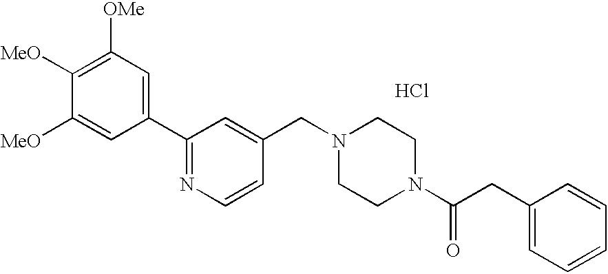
C1(C2=NC=CC(CN3CCN(C(CC4=CC=CC=C4)=O)CC3)=C2)=CC([OMe])=C([MeO])C([MeO])=C1.Cl
